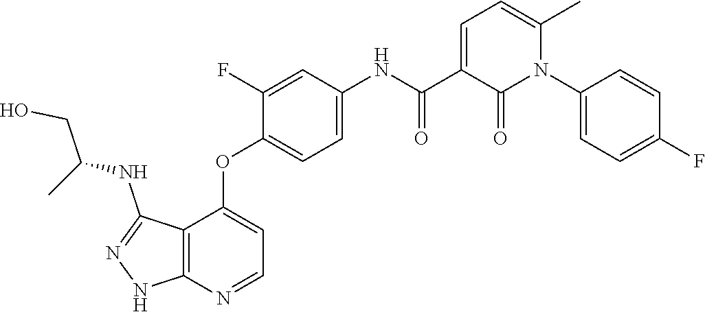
C1(OC2=CC=NC3=C2C(NC(CO)C)=NN3)=CC=C(NC(C2=CC=C(C)N(C3=CC=C(F)C=C3)C2=O)=O)C=C1F
